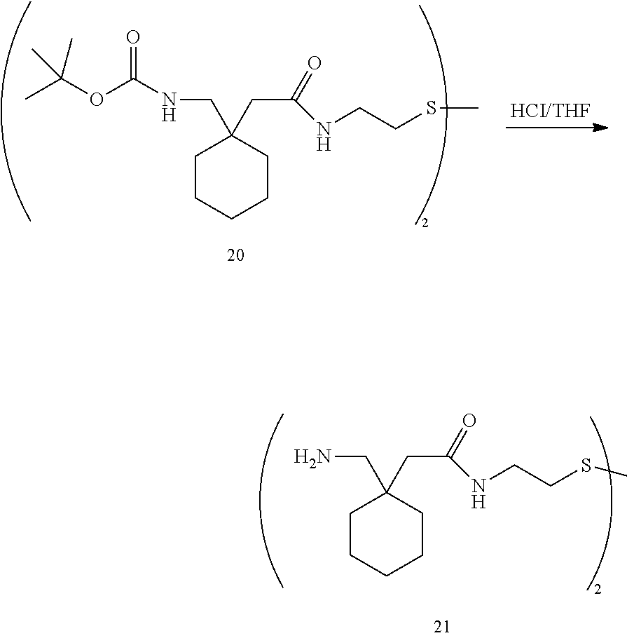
C1CCCCC1(CNC(OC(C)(C)C)=O)CC(=O)NCCSC.C1CCCCC1(CN)CC(=O)NCCSC
